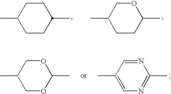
CC1CCC(C)CC1.CC1CCC(C)OC1.CC1COC(C)OC1.CC1=CN=C(C)N=C1
